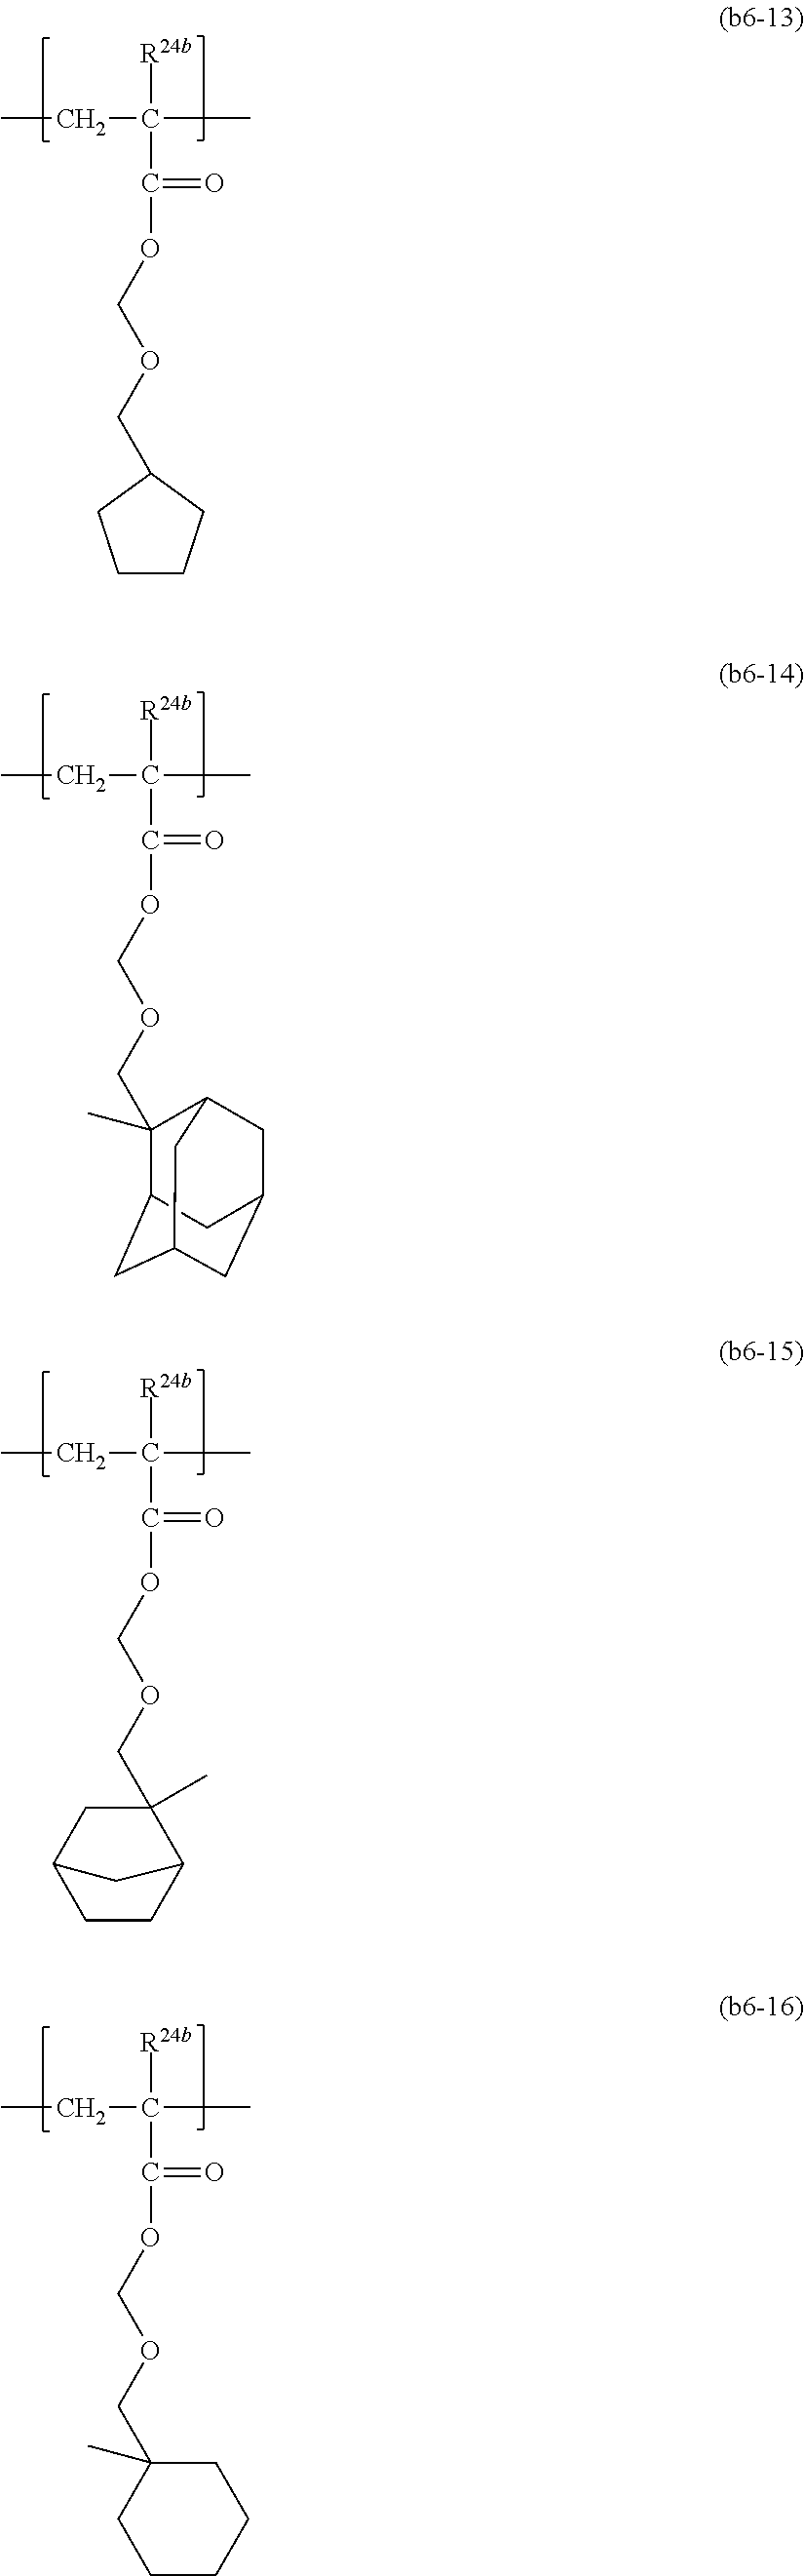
CCC(C)([R24b])C(OCOCC1CCCC1)=O.CCC(C)([R24b])C(OCOCC1(C)C2CC3CC(CC1C3)C2)=O.CCC(C)([R24b])C(OCOCC1(C)CC2CCC1C2)=O.CCC(C)([R24b])C(OCOCC1(C)CCCCC1)=O
